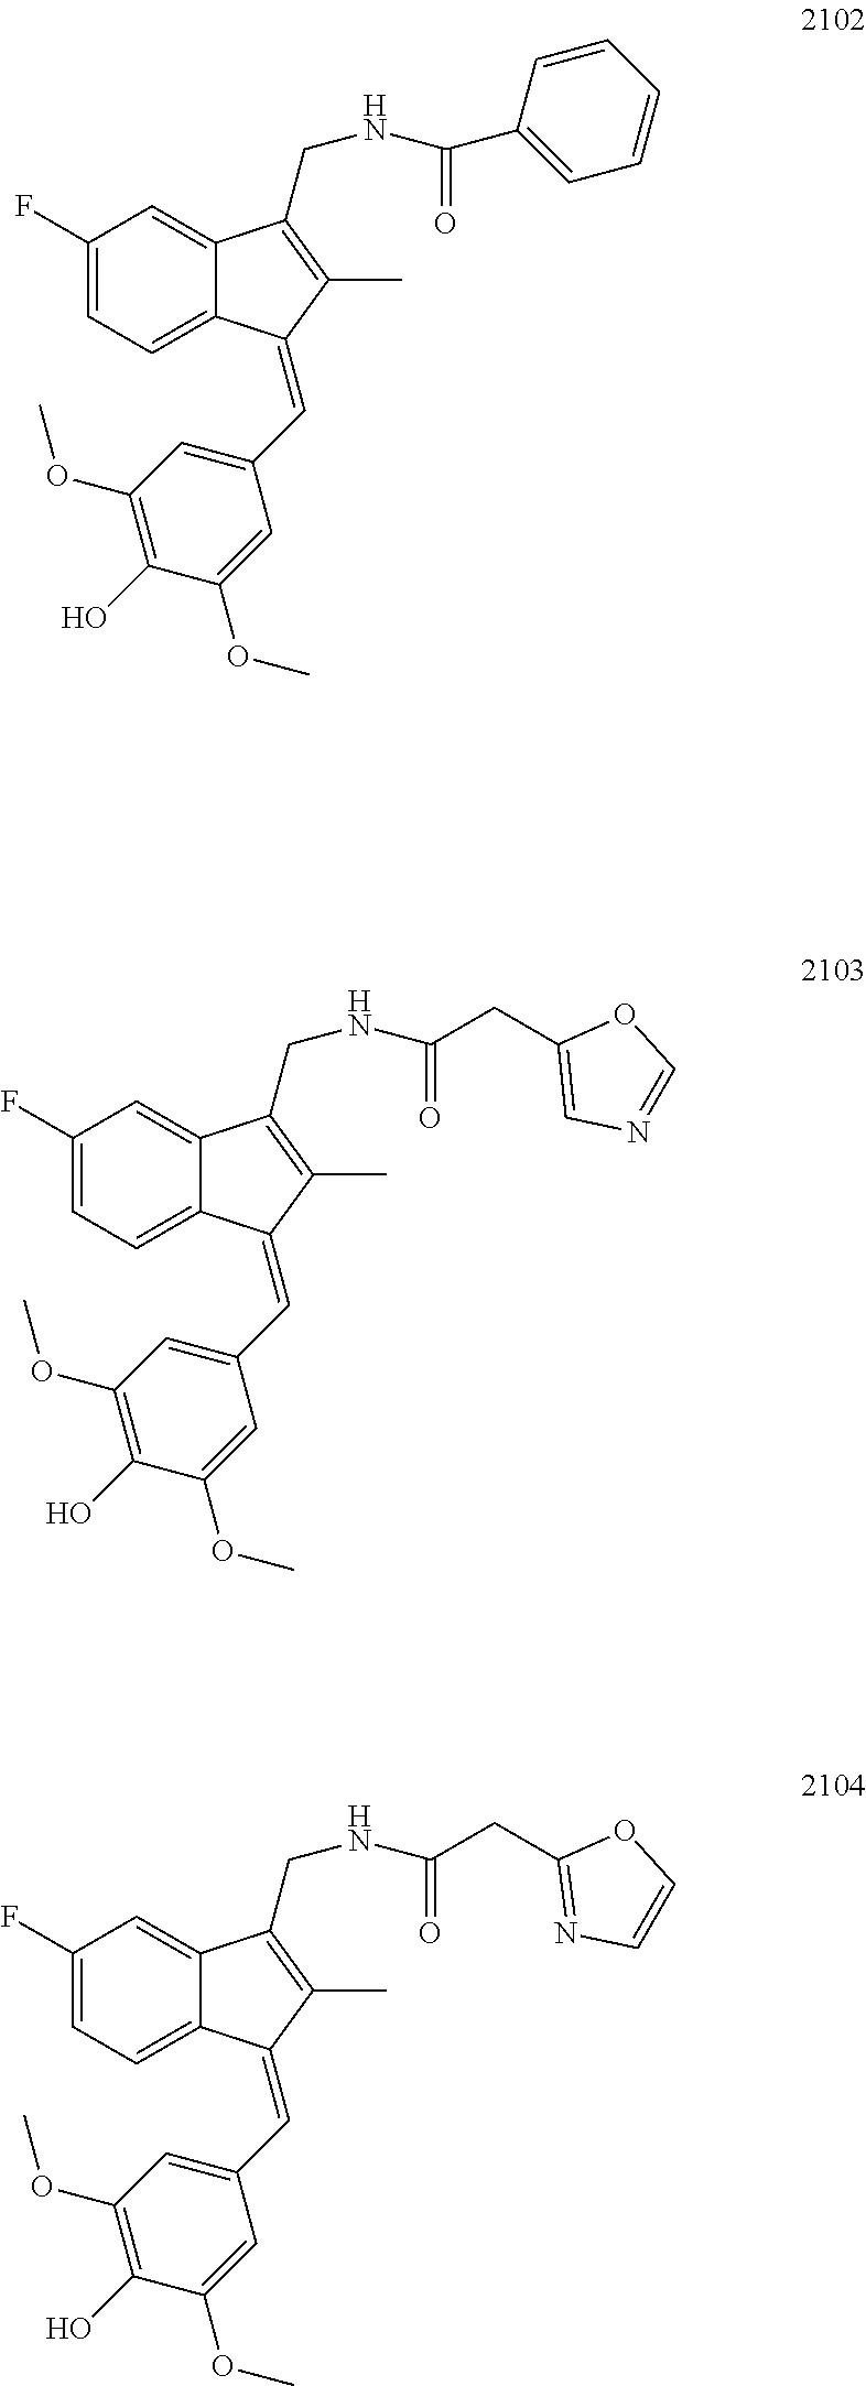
C1(F)=CC=C2C(=C1)C(CNC(=O)C1=CC=CC=C1)=C(C)C2=CC1=CC(OC)=C(O)C(OC)=C1.C1(F)=CC=C2C(=C1)C(CNC(=O)CC1=CN=CO1)=C(C)C2=CC1=CC(OC)=C(O)C(OC)=C1.C1(F)=CC=C2C(=C1)C(CNC(=O)CC1=NC=CO1)=C(C)C2=CC1=CC(OC)=C(O)C(OC)=C1
